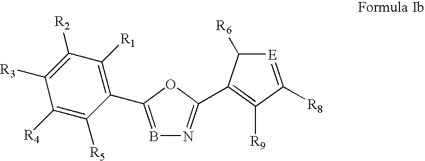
C1([R3])=C([R2])C([R1])=C(C2=BN=C(C3=C([R9])C([R8])=[E]C3[R6])O2)C([R5])=C1[R4]
